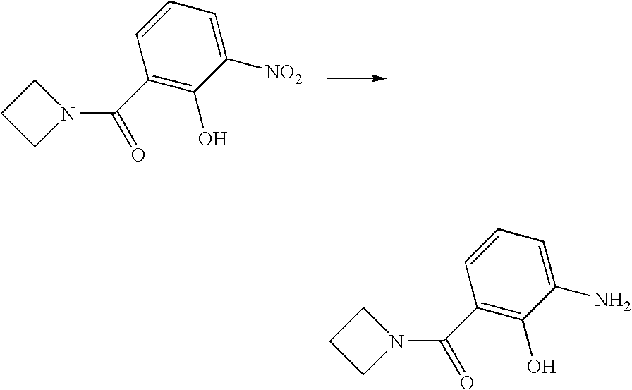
C1([NO2])=CC=CC(C(N2CCC2)=O)=C1O.C1(N)=CC=CC(C(N2CCC2)=O)=C1O
